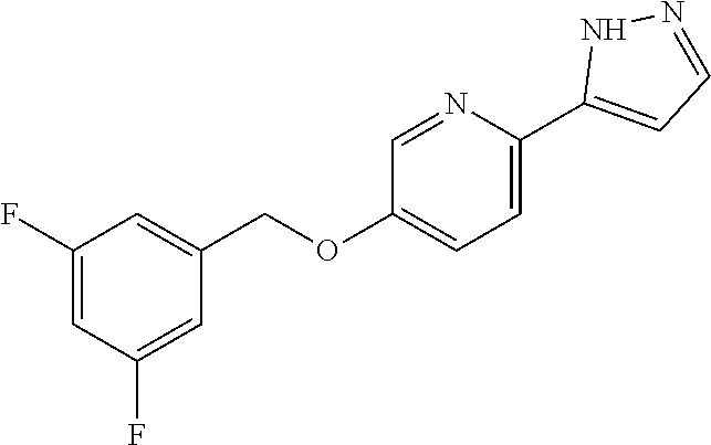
C1=NC(C2=CC=NN2)=CC=C1OCC1=CC(F)=CC(F)=C1
